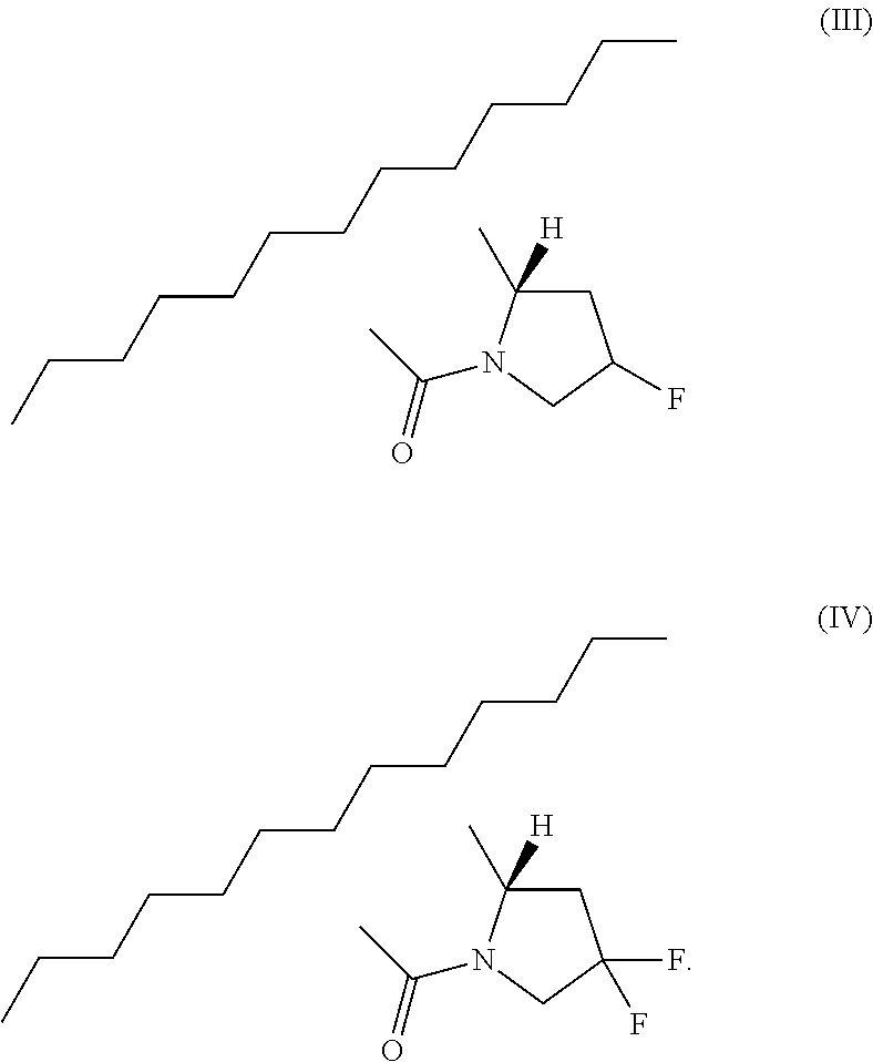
C1C(C)([H])N(C(C)=O)CC1F.CCCCCCCCCCCCC.C1C(C)([H])N(C(C)=O)CC1(F)F.CCCCCCCCCCCCC
